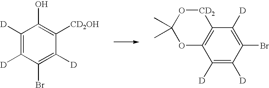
C1([D])=C([D])C(Br)=C([D])C([CD2OH])=C1O.C1([D])=C([D])C(Br)=C([D])C2=C1OC(C)(C)O[CD2]2
